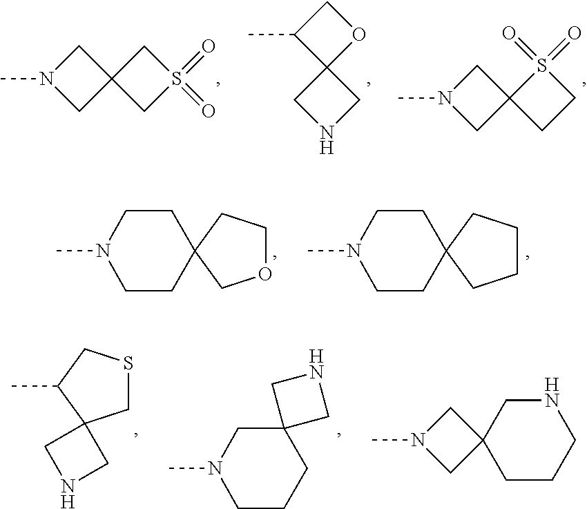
N1(C)CCC2(CC1)COCC2.N1(C)CCC2(CC1)CCCC2.C12(CCS1(=O)=O)CN(C)C2.C1(C)C2(OC1)CNC2.C12(CS(=O)(=O)C1)CN(C)C2.C1(C)C2(CSC1)CNC2.N1(C)CCCC2(C1)CNC2.C12(CN(C)C1)CCCNC2
